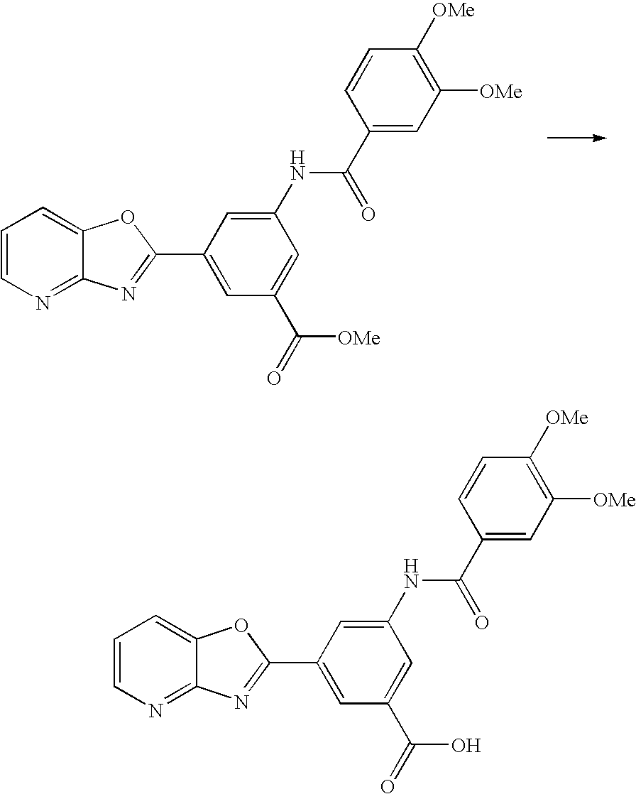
C1=CN=C2C(=C1)OC(C1=CC(C([OMe])=O)=CC(NC(=O)C3=CC([OMe])=C([OMe])C=C3)=C1)=N2.C1=CN=C2C(=C1)OC(C1=CC(C(O)=O)=CC(NC(=O)C3=CC([OMe])=C([OMe])C=C3)=C1)=N2
